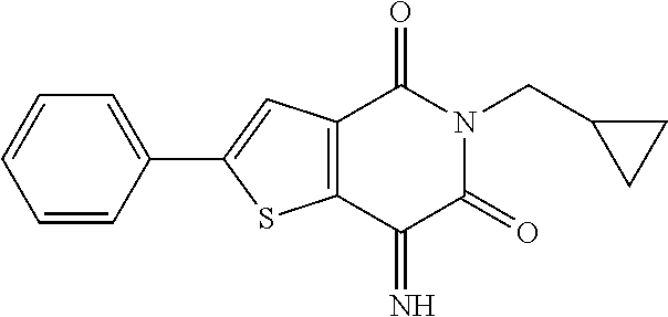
C1=CC=CC(C2=CC3=C(S2)C(=N)C(=O)N(CC2CC2)C3=O)=C1
